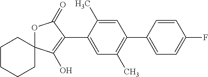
C1CCCC2(C1)OC(=O)C(C1=CC(C)=C(C3=CC=C(F)C=C3)C=C1C)=C2O
